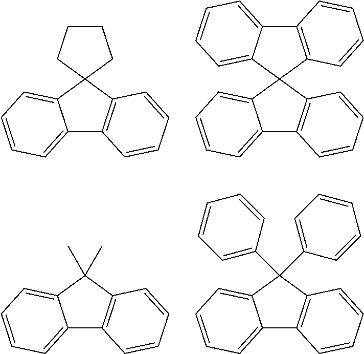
C1CCC2(C1)C1=C(C3=CC=CC=C32)C=CC=C1.C12=C(C3(C4=CC=CC=C14)C1=C(C4=CC=CC=C43)C=CC=C1)C=CC=C2.C12=CC=CC=C1C(C)(C)C1=C2C=CC=C1.C12=CC=CC=C1C(C1=CC=CC=C1)(C1=CC=CC=C1)C1=C2C=CC=C1
